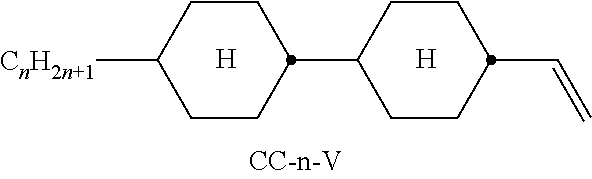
C1C(C2CCC([CnH2n+1])CC2)CCC(C=C)C1.[H].[H]
